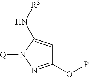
C1(OP)=NN([Q])C(N[R3])=C1
